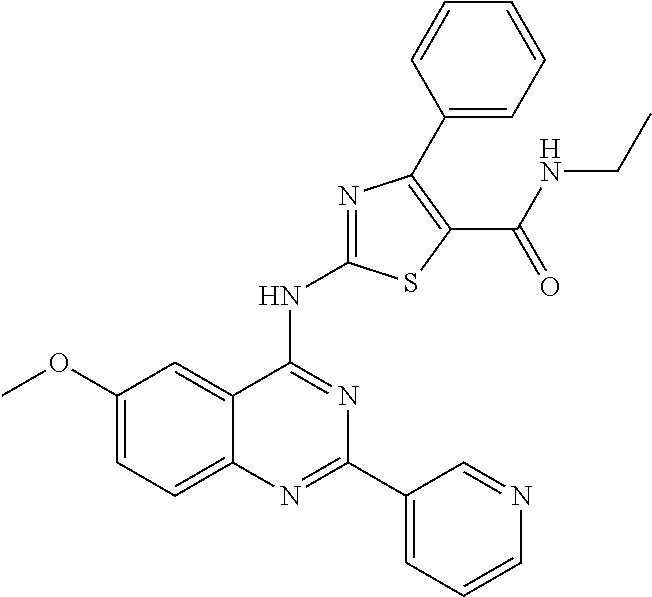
C12=CC=C(OC)C=C1C(NC1=NC(C3=CC=CC=C3)=C(C(NCC)=O)S1)=NC(C1=CC=CN=C1)=N2
